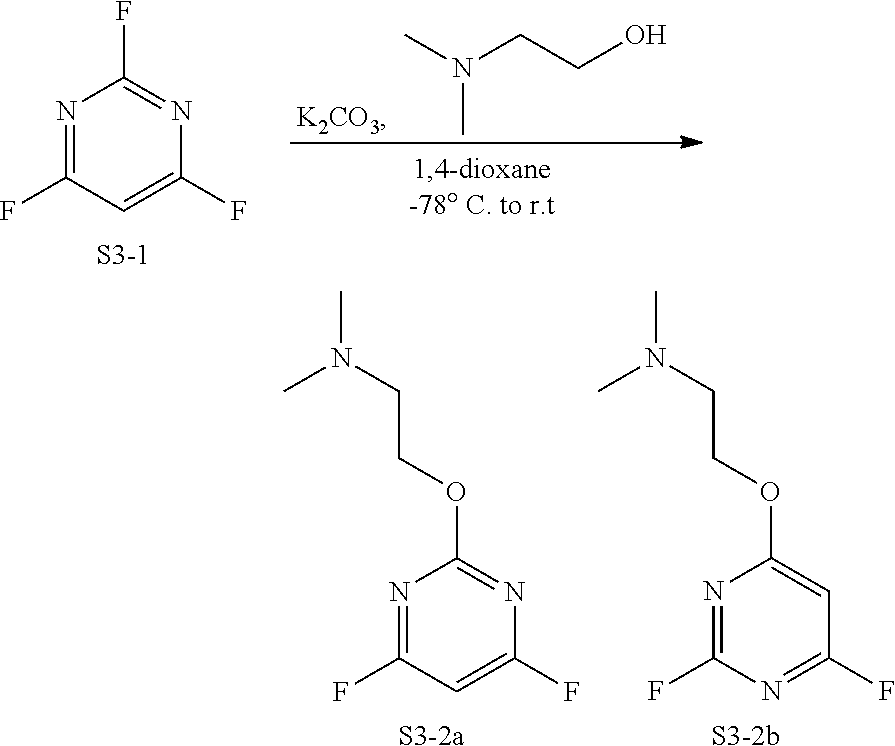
N1=C(F)C=C(F)N=C1OCCN(C)C.[S3-2a].N1=C(F)N=C(F)C=C1OCCN(C)C.[S3-2b].N1=C(F)C=C(F)N=C1F.[S3-1].CN(CCO)C
